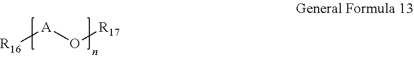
[R16][A]O[R17]
